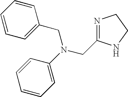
C1=CC=CC=C1CN(C1=CC=CC=C1)CC1=NCCN1
